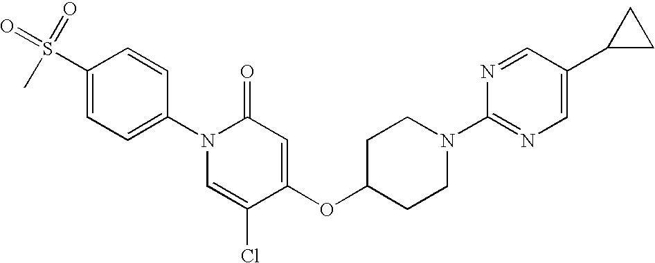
C1(S(=O)(=O)C)=CC=C(N2C=C(Cl)C(OC3CCN(C4=NC=C(C5CC5)C=N4)CC3)=CC2=O)C=C1
